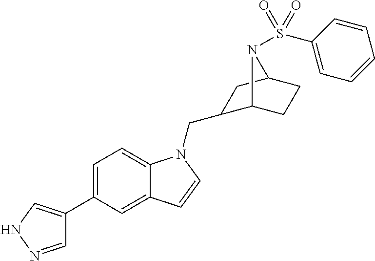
C1=NNC=C1C1=CC=C2C(=C1)C=CN2CC1C2CCC(C1)N2S(C1=CC=CC=C1)(=O)=O
